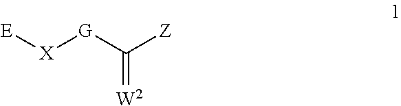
[E][X][G]C(=[W2])[Z]
